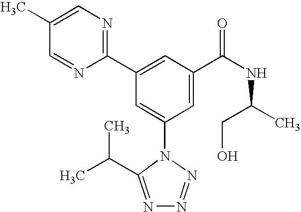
C1(C2=CC(C(NC(CO)C)=O)=CC(N3C(C(C)C)=NN=N3)=C2)=NC=C(C)C=N1
